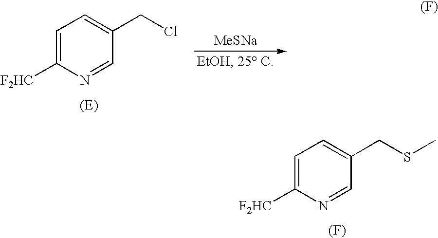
C1=C([F2HC])N=CC(CSC)=C1.[(F)].C1=C([F2HC])N=CC(CCl)=C1.[MeSNa]
